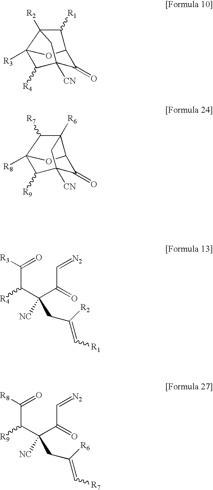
[R8]C12OC3C([R6])(C1[R7])CC([CN])(C3=O)C2[R9].[R3]C12OC3C([R1])C1([R2])CC([CN])(C3=O)C2[R4].C(C(C(C(C=[N2])=O)([NC])CC(=C[R1])[R2])[R4])(=O)[R3].C(C(C(C(C=[N2])=O)([NC])CC(=C[R7])[R6])[R9])(=O)[R8]
